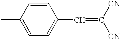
CC1=CC=C(C=C([CN])[CN])C=C1
